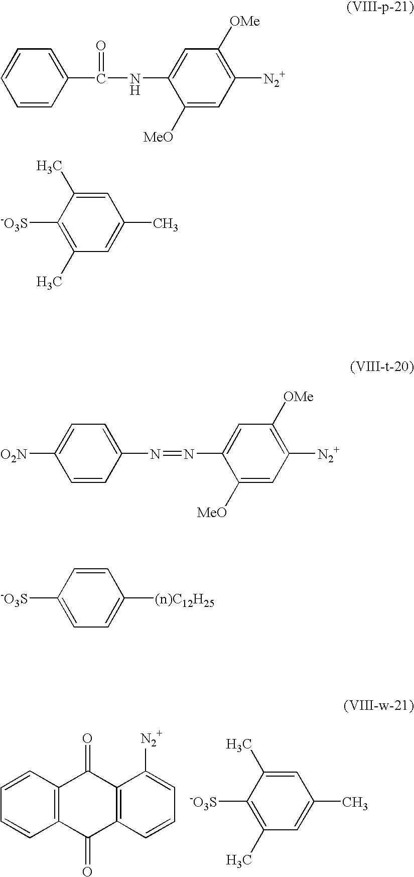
C1(C)=C([-O3S])C(C)=CC(C)=C1.C1=CC2=C(C=C1)C(=O)C1=C(C2=O)C([N2+])=CC=C1.C1([MeO])=CC([N2+])=C([OMe])C=C1NC(C1=CC=CC=C1)=O.C1(C)=C([-O3S])C(C)=CC(C)=C1.C1([MeO])=CC([N2+])=C([OMe])C=C1N=NC1=CC=C([O2N])C=C1.C1=C([-O3S])C=CC([(n)C12H25])=C1
